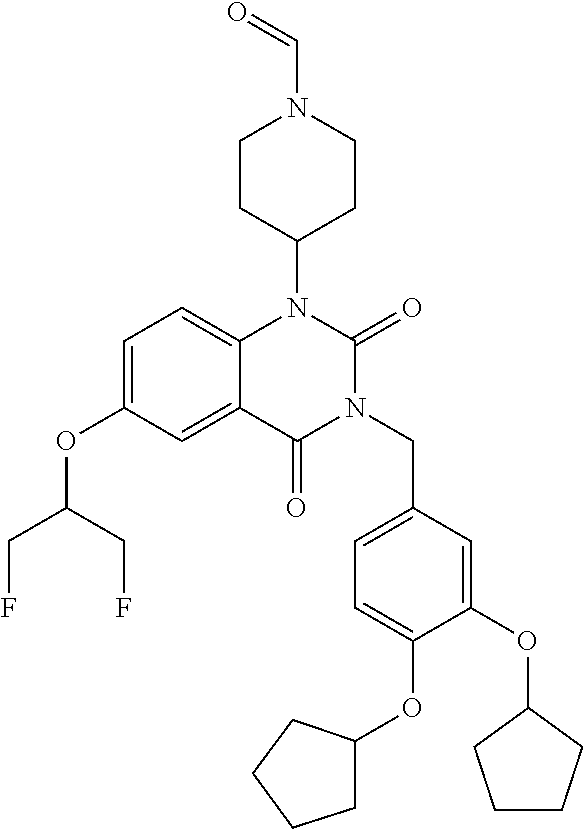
C1=C(OC(CF)CF)C=C2C(=C1)N(C1CCN(C=O)CC1)C(=O)N(CC1=CC=C(OC3CCCC3)C(OC3CCCC3)=C1)C2=O
